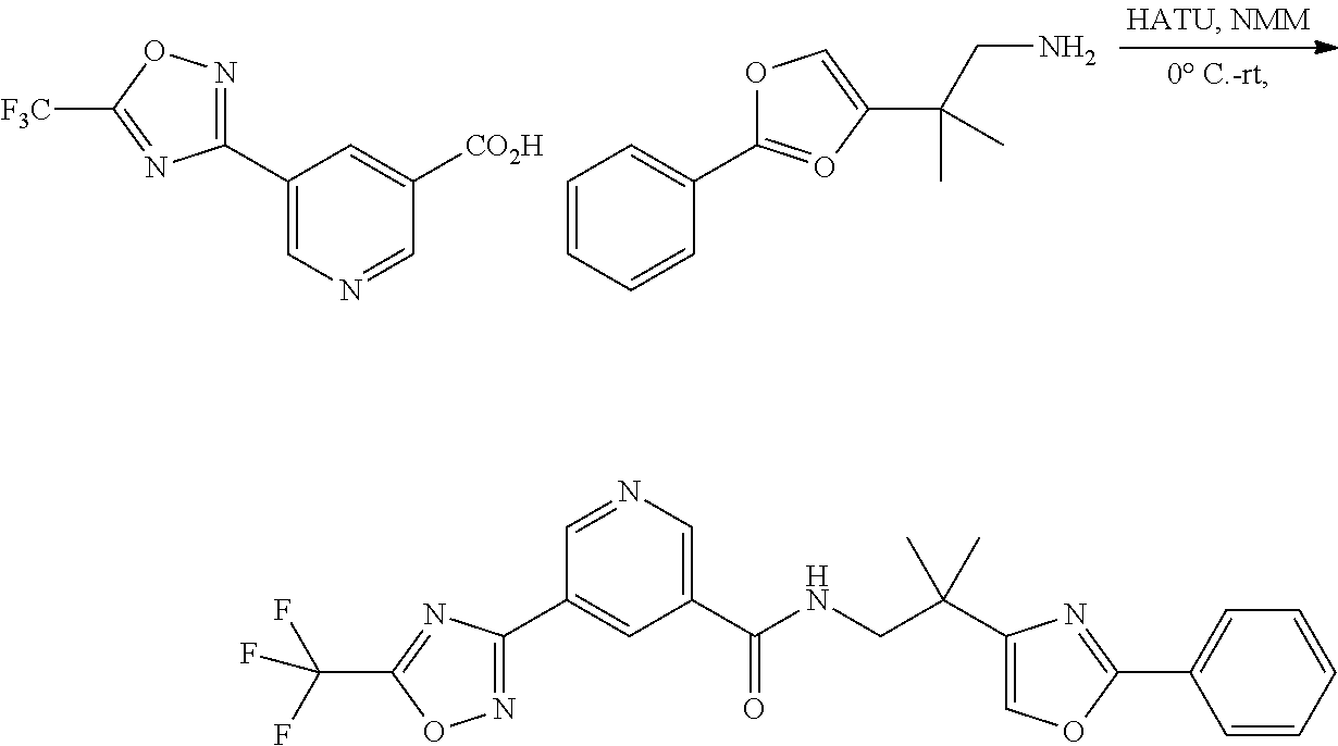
C1(C2=NOC([F3C])=N2)=CN=CC([CO2H])=C1.C1=CC=CC(C2=OC(C(CN)(C)C)=CO2)=C1.N1=C(C2=CC(C(NCC(C3=COC(C4=CC=CC=C4)=N3)(C)C)=O)=CN=C2)N=C(C(F)(F)F)O1
